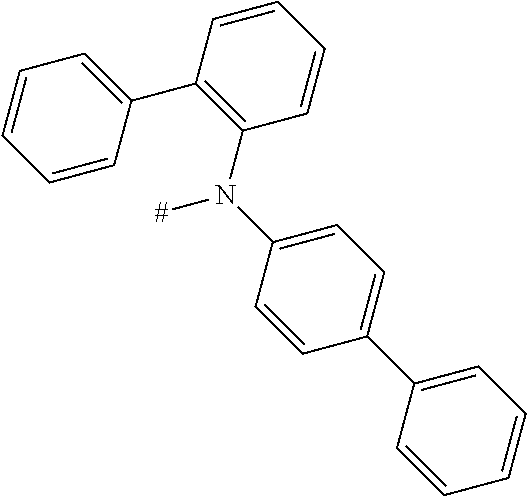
C1=CC(C2=CC=CC=C2)=C(N(C2=CC=C(C3=CC=CC=C3)C=C2)[#])C=C1
